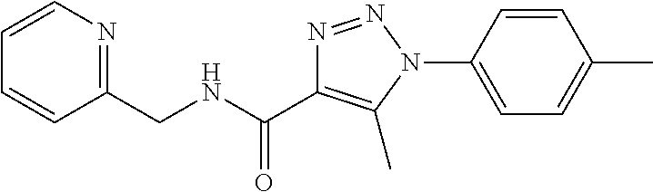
C(NC(C1=C(C)N(C2=CC=C(C)C=C2)N=N1)=O)C1=NC=CC=C1
